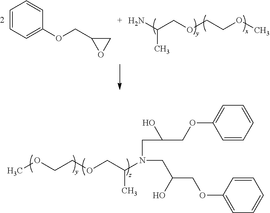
N(C(COCCOC)C)(CC(O)COC1=CC=CC=C1)CC(O)COC1=CC=CC=C1.NC(COCCOC)C.C1=CC=C(OCC2CO2)C=C1
